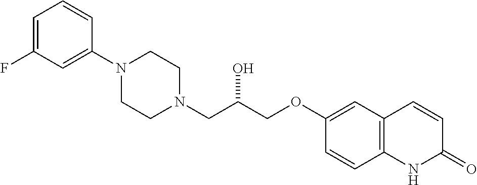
C1=C(F)C=C(N2CCN(CC(COC3=CC4=C(C=C3)NC(=O)C=C4)O)CC2)C=C1
